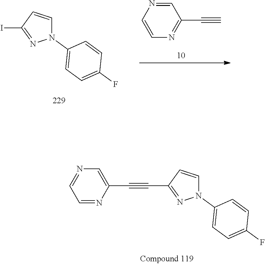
N1(C2=CC=C(F)C=C2)C=CC(C#CC2=CN=CC=N2)=N1.N1(C2=CC=C(F)C=C2)C=CC(I)=N1.C1=NC=CN=C1C#C
